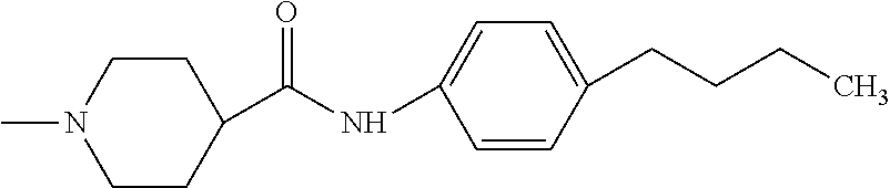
C1CC(C(NC2=CC=C(CCCC)C=C2)=O)CCN1C
